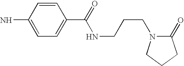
C1=CC(N)=CC=C1C(=O)NCCCN1C(=O)CCC1
